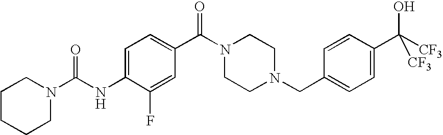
N1(C(NC2=CC=C(C(=O)N3CCN(CC4=CC=C(C(O)([CF3])[CF3])C=C4)CC3)C=C2F)=O)CCCCC1
